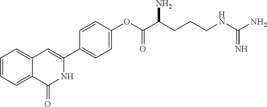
C1=CC=C2C(=C1)C=C(C1=CC=C(OC(C(CCCNC(N)=N)N)=O)C=C1)NC2=O
